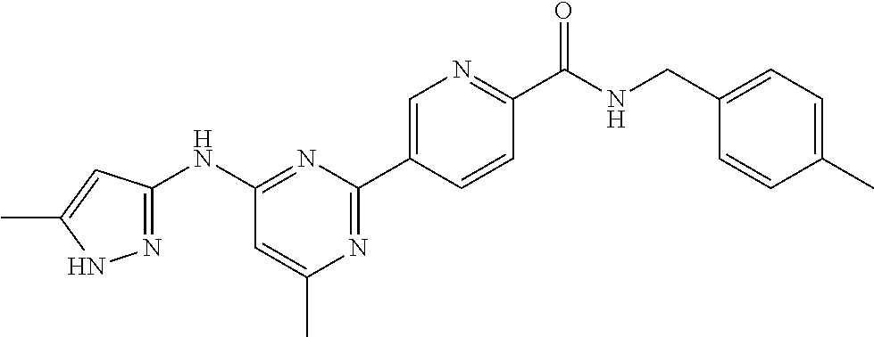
N1=C(C2=CN=C(C(NCC3=CC=C(C)C=C3)=O)C=C2)N=C(NC2=NNC(C)=C2)C=C1C
